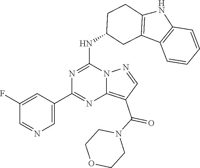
C1(F)=CC(C2=NC3=C(C(=O)N4CCOCC4)C=NN3C(NC3CCC4=C(C5=C(N4)C=CC=C5)C3)=N2)=CN=C1
